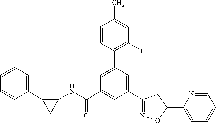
C1(NC(=O)C2=CC(C3=NOC(C4=CC=CC=N4)C3)=CC(C3=C(F)C=C(C)C=C3)=C2)C(C2=CC=CC=C2)C1
